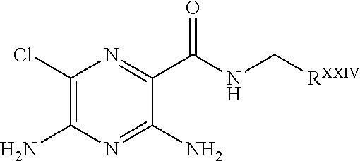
C1(Cl)=C(N)N=C(N)C(C(NC[RXXIV])=O)=N1
